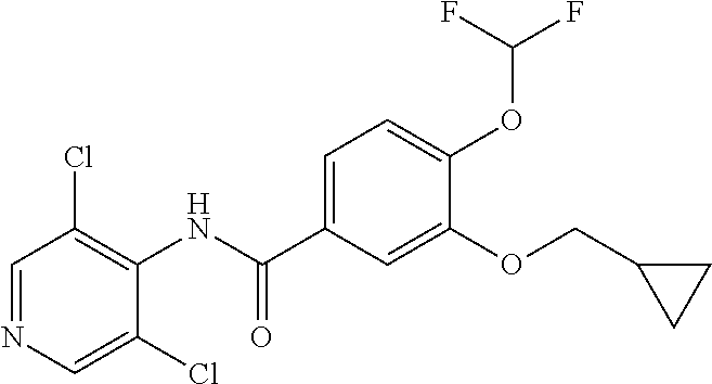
C1=NC=C(Cl)C(NC(C2=CC=C(OC(F)F)C(OCC3CC3)=C2)=O)=C1Cl
